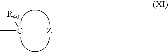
CC[R40]
